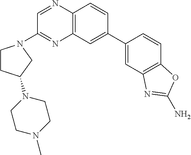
C12=C(C=C(C3=CC4=C(C=C3)OC(N)=N4)C=C1)N=C(N1CCC(N3CCN(C)CC3)C1)C=N2
